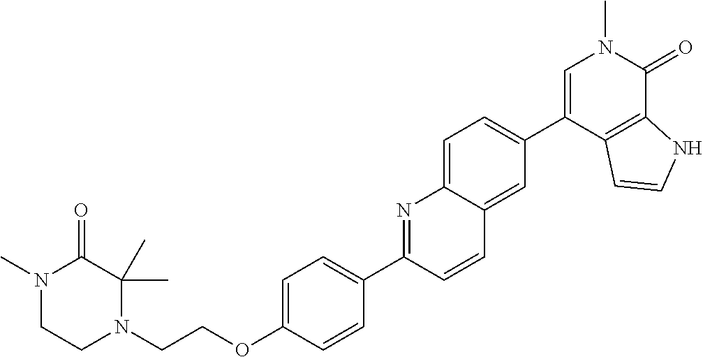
C(OC1=CC=C(C2=NC3=CC=C(C4=CN(C)C(=O)C5=C4C=CN5)C=C3C=C2)C=C1)CN1C(C)(C)C(=O)N(C)CC1
